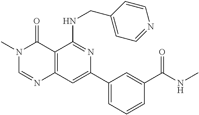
C12=C(C=C(C3=CC=CC(C(NC)=O)=C3)N=C1NCC1=CC=NC=C1)N=CN(C)C2=O
